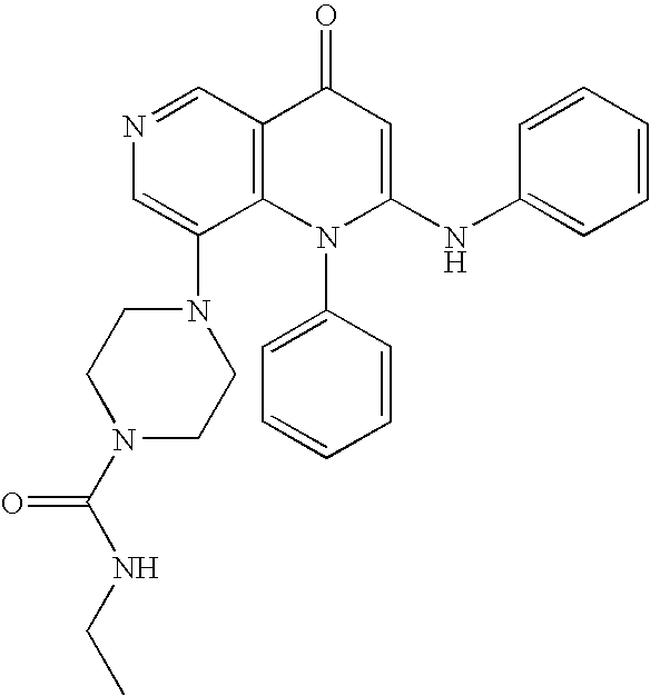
N1=CC2=C(C(N3CCN(C(NCC)=O)CC3)=C1)N(C1=CC=CC=C1)C(NC1=CC=CC=C1)=CC2=O
